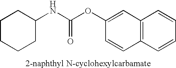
C1CCCC(NC(OC2=CC3=C(C=C2)C=CC=C3)=O)C1
